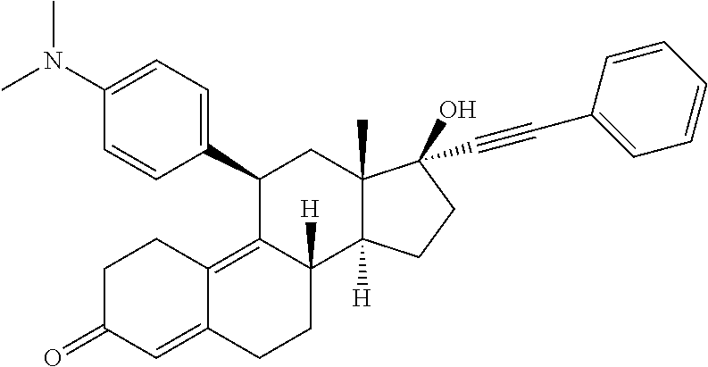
CN(C)C1=CC=C(C2C3=C4C(=CC(=O)CC4)CCC3([H])C3([H])C(C)(C2)C(O)(C#CC2=CC=CC=C2)CC3)C=C1
